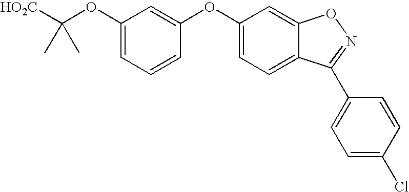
C1(OC([HO2C])(C)C)=CC=CC(OC2=CC=C3C(=C2)ON=C3C2=CC=C(Cl)C=C2)=C1
